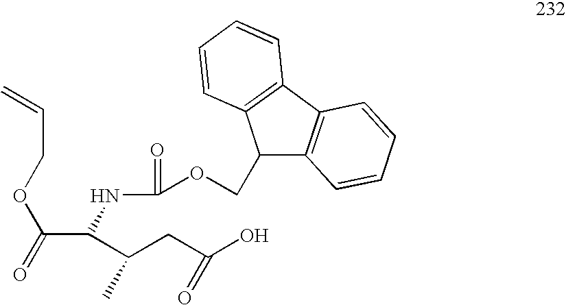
C1(COC(=O)NC(C(CC(O)=O)C)C(=O)OCC=C)C2=C(C3=C1C=CC=C3)C=CC=C2
